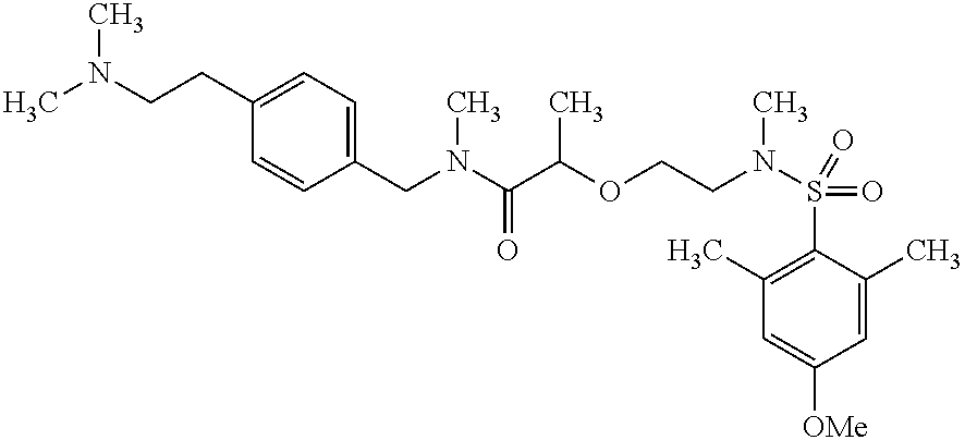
C1(C)=C(S(N(C)CCOC(C(N(CC2=CC=C(CCN(C)C)C=C2)C)=O)C)(=O)=O)C(C)=CC([OMe])=C1
